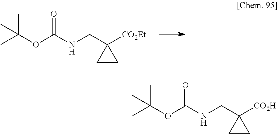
CC(C)(C)OC(NCC1([CO2Et])CC1)=O.CC(C)(C)OC(NCC1([CO2H])CC1)=O
